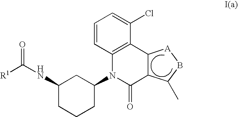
C1(NC(=O)[R1])CCCC(N2C(=O)C3C(C4=C2C=CC=C4Cl)[A]BC3C)C1
